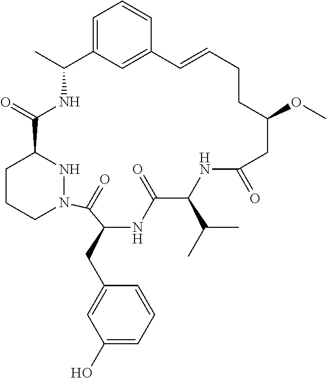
C12=CC=CC(=C1)C=CCCC(OC)CC(=O)NC(C(C)C)C(=O)NC(CC1=CC(O)=CC=C1)C(=O)N1CCCC(C(=O)NC2C)N1
